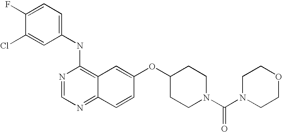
C1(NC2=C3C(=NC=N2)C=CC(OC2CCN(C(N4CCOCC4)=O)CC2)=C3)=CC=C(F)C(Cl)=C1
